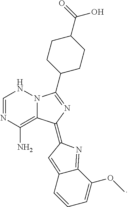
C1=NC(N)=C2N(N1)C(C1CCC(C(=O)O)CC1)=NC2=C1N=C2C(=C1)C=CC=C2OC
